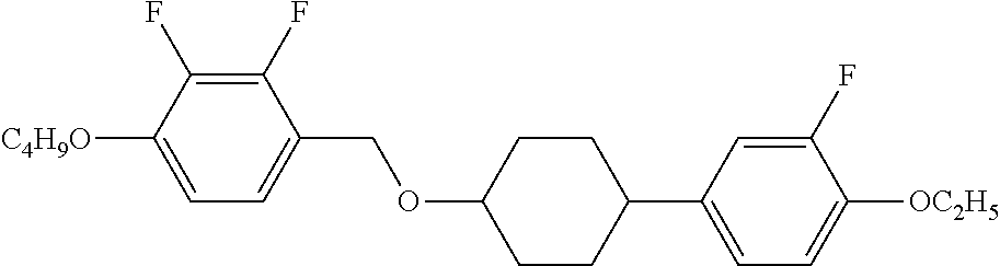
C1(F)=C(F)C([C4H9O])=CC=C1COC1CCC(C2=CC=C([OC2H5])C(F)=C2)CC1
